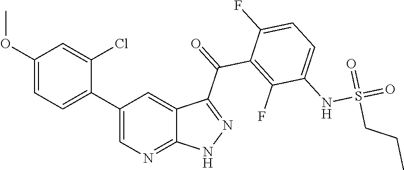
C1(OC)=CC=C(C2=CN=C3C(=C2)C(C(=O)C2=C(F)C(NS(=O)(=O)CCC)=CC=C2F)=NN3)C(Cl)=C1
